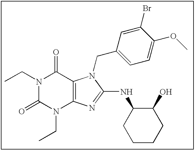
CCN1C(=O)N(CC)C2=C(C1=O)N(CC1=CC=C(OC)C(Br)=C1)C(NC1CCCCC1O)=N2
